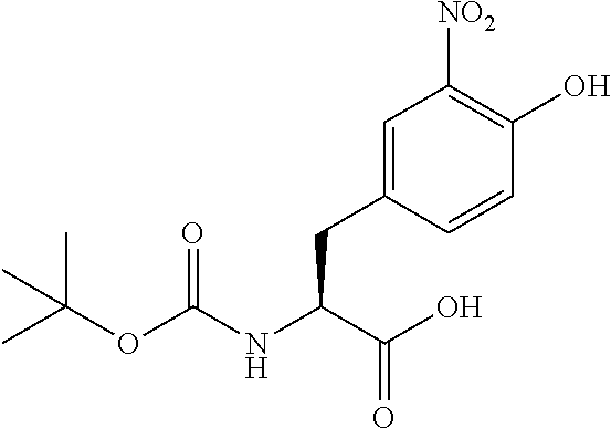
C1=C(CC(NC(OC(C)(C)C)=O)C(O)=O)C=CC(O)=C1[NO2]
